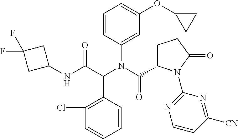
C1(C(C(NC2CC(F)(F)C2)=O)N(C(=O)C2CCC(=O)N2C2=NC=CC([CN])=N2)C2=CC(OC3CC3)=CC=C2)=C(Cl)C=CC=C1
